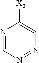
N1=CN=NC=C1[X2]
